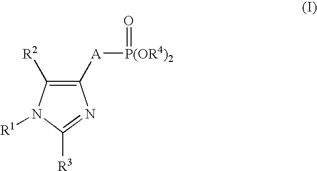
C1([A][P(OR4)2]=O)=C([R2])N([R1])C([R3])=N1
